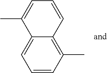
C1=CC(C)=C2C(=C1)C(C)=CC=C2
